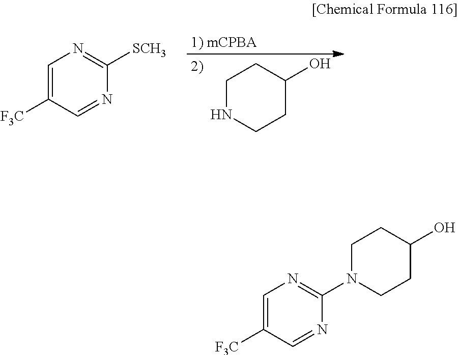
C1NCCC(O)C1.C1=C([F3C])C=NC([SCH3])=N1.C1=C([F3C])C=NC(N2CCC(O)CC2)=N1
